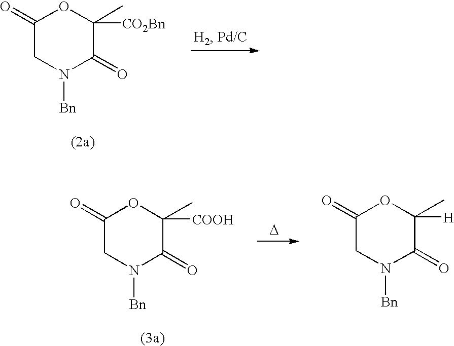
C1(=O)CN([Bn])C(=O)C([CO2Bn])(C)O1.C1(=O)CN([Bn])C(=O)C([COOH])(C)O1.[D].C1(=O)CN([Bn])C(=O)C([H])(C)O1
